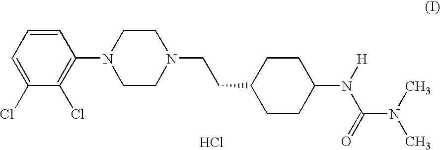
C1=CC=C(Cl)C(Cl)=C1N1CCN(CCC2CCC(N(C(N(C)C)=O)[H])CC2)CC1.Cl
